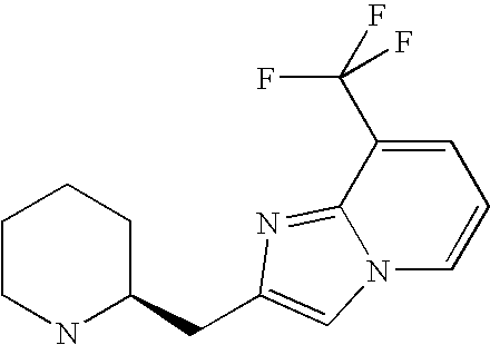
C1CNC(CC2=CN3C(=N2)C(C(F)(F)F)=CC=C3)CC1
